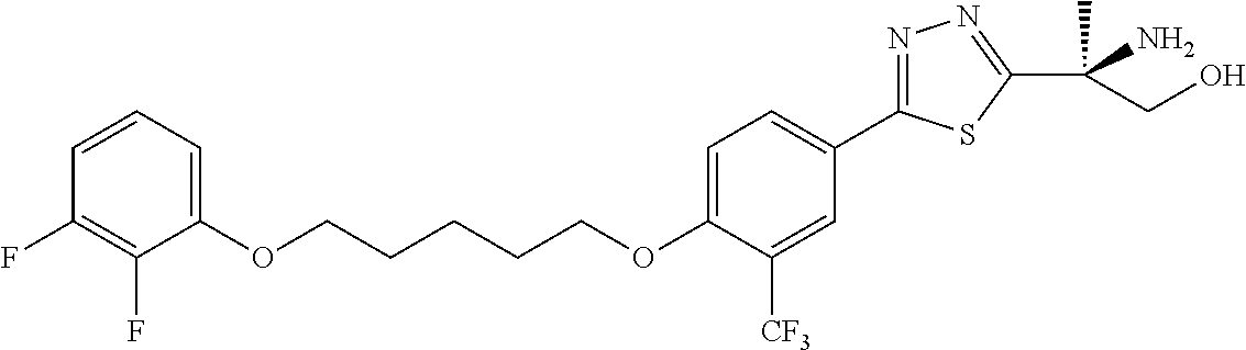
O(CCCCCOC1=CC=C(C2=NN=C(C(C)(N)CO)S2)C=C1[CF3])C1=CC=CC(F)=C1F
